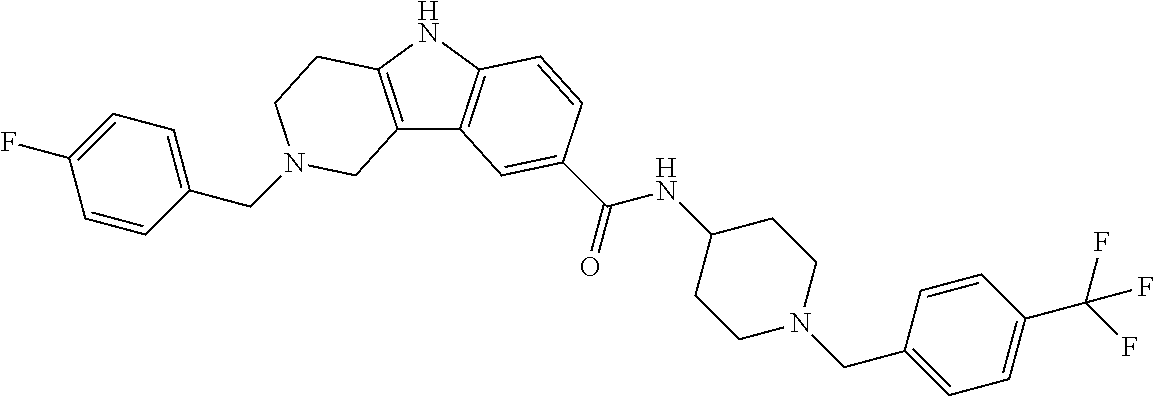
C1(CN2CCC3=C(C4=C(N3)C=CC(C(=O)NC3CCN(CC5=CC=C(C(F)(F)F)C=C5)CC3)=C4)C2)=CC=C(F)C=C1
